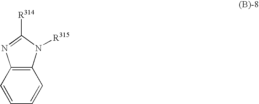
C1=CC=CC2=C1N=C([R314])N2[R315]
